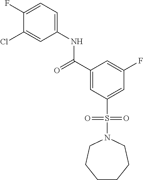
C(C1=CC(S(N2CCCCCC2)(=O)=O)=CC(F)=C1)(=O)NC1=CC=C(F)C(Cl)=C1
